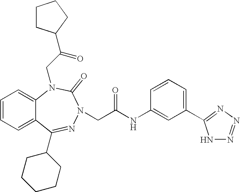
C1=CC=C2C(=C1)N(CC(=O)C1CCCC1)C(=O)N(CC(NC1=CC(C3=NN=NN3)=CC=C1)=O)N=C2C1CCCCC1
